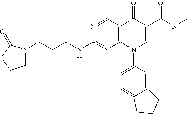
N1=CC2=C(N=C1NCCCN1CCCC1=O)N(C1=CC=C3C(=C1)CCC3)C=C(C(=O)NC)C2=O
